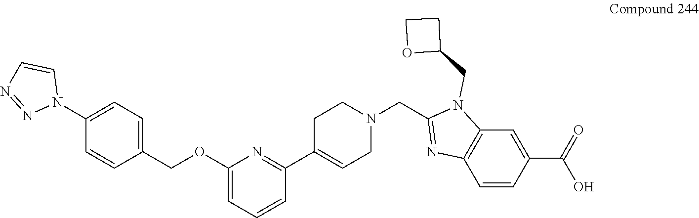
C1(OCC2=CC=C(N3C=CN=N3)C=C2)=CC=CC(C2=CCN(CC3=NC4=C(N3CC3CCO3)C=C(C(=O)O)C=C4)CC2)=N1
